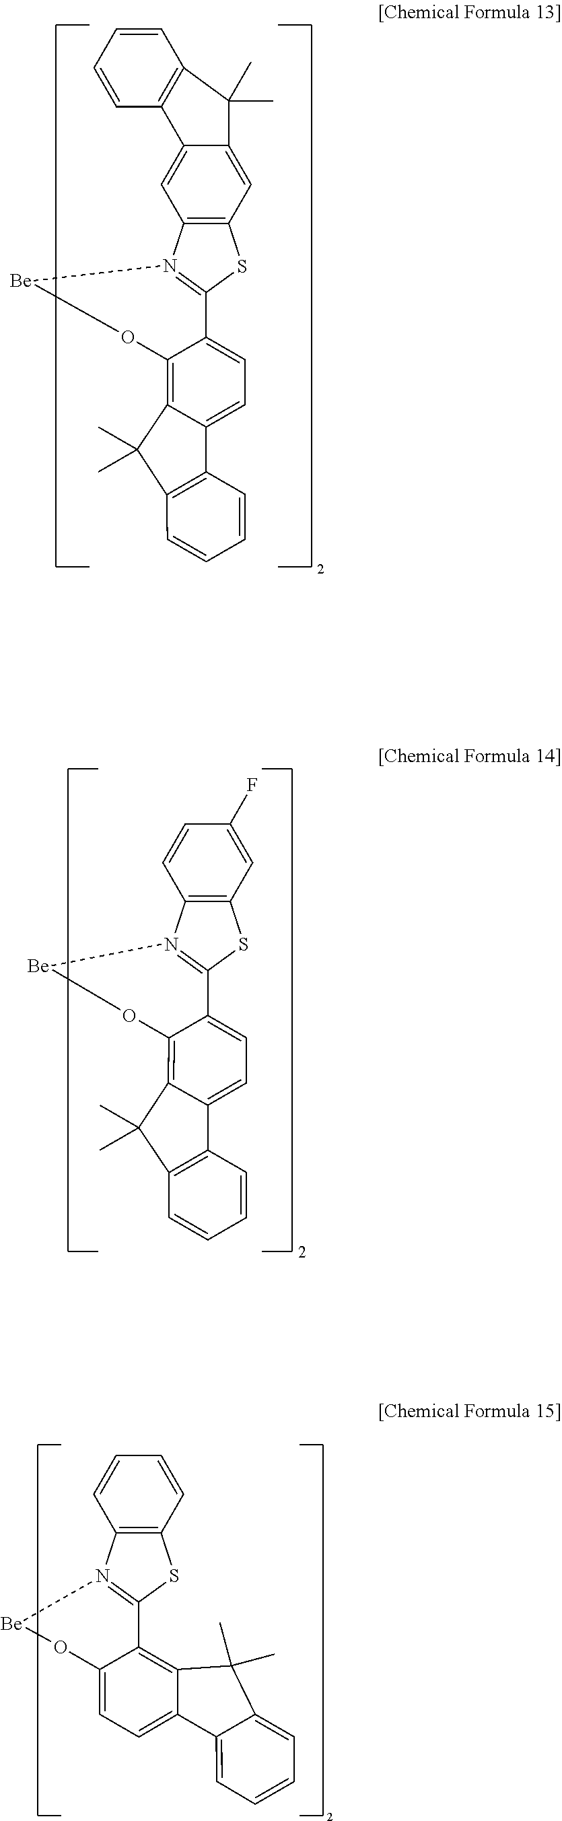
C12=CC3=C(C=C1C(C)(C)C1=C2C=CC=C1)SC1=N3[Be]OC2=C3C(=CC=C12)C1=C(C=CC=C1)C3(C)C.C1=CC2=C(C=C1F)SC1=N2[Be]OC2=C3C(=CC=C12)C1=C(C=CC=C1)C3(C)C.C1=CC2=C(C=C1)SC1=N2[Be]OC2=CC=C3C4=CC=CC=C4C(C)(C)C3=C12
